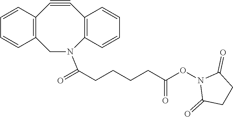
C1=CC2=C(C=C1)CN(C(=O)CCCCC(ON1C(=O)CCC1=O)=O)C1=C(C#C2)C=CC=C1
